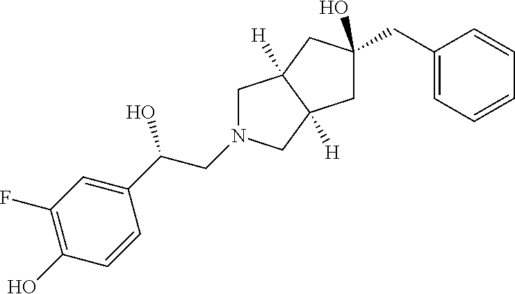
C(C(O)C1=CC(F)=C(O)C=C1)N1CC2([H])C([H])(C1)CC(O)(CC1=CC=CC=C1)C2
